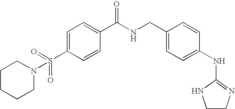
C1=C(S(=O)(N2CCCCC2)=O)C=CC(C(NCC2=CC=C(NC3=NCCN3)C=C2)=O)=C1
